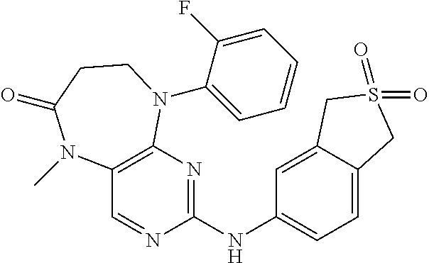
C12=C(N=C(NC3=CC=C4C(=C3)CS(=O)(=O)C4)N=C1)N(C1=CC=CC=C1F)CCC(=O)N2C
